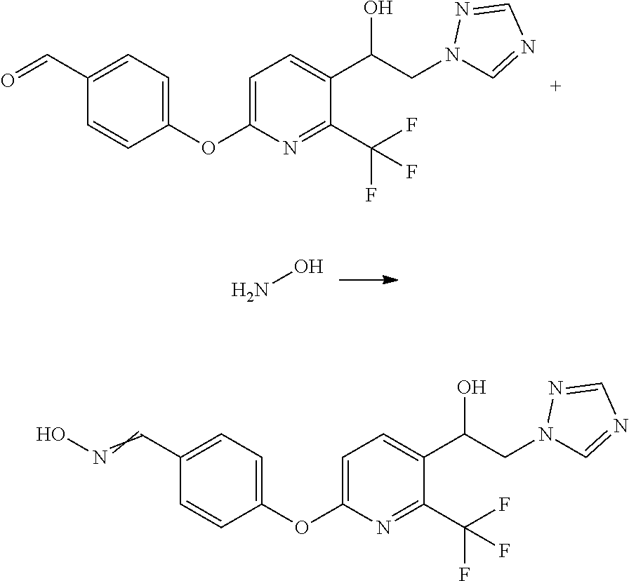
C1(C=O)=CC=C(OC2=CC=C(C(CN3C=NC=N3)O)C(C(F)(F)F)=N2)C=C1.ON.C1(C=NO)=CC=C(OC2=CC=C(C(CN3C=NC=N3)O)C(C(F)(F)F)=N2)C=C1
